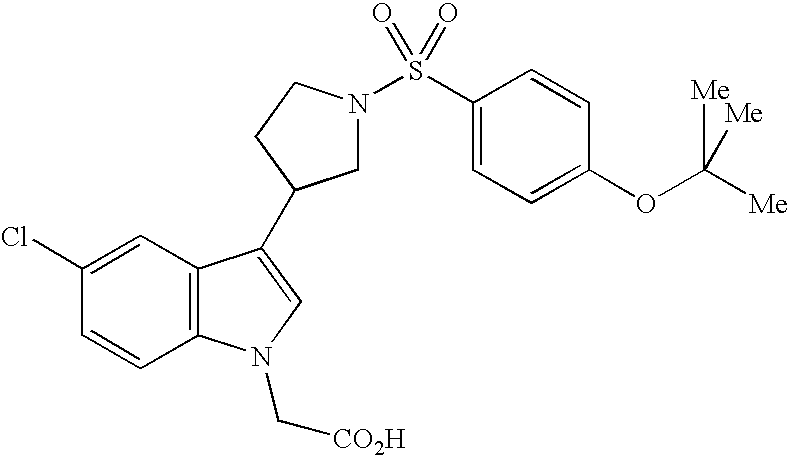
C1=CC2=C(C=C1Cl)C(C1CN(S(C3=CC=C(OC([Me])([Me])[Me])C=C3)(=O)=O)CC1)=CN2C[CO2H]
